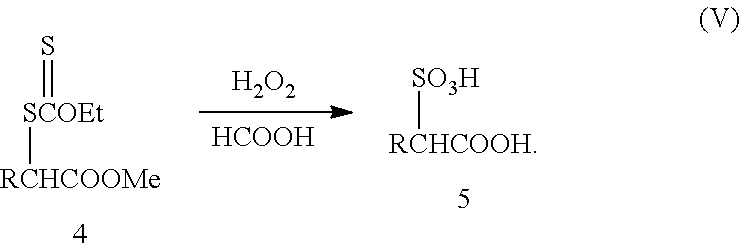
[H2O2].[HCOOH].[RCHCOOMe][SCOEt]=S.[RCHCOOH][SO3H]
